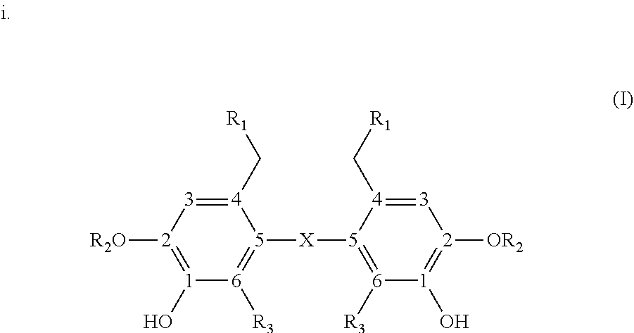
[R2O][2]1=[1](O)[6]([R3])=[5]([X][5]2=[6]([R3])[1](O)=[2]([OR2])[3]=[4]2C[R1])[4](C[R1])=[3]1
